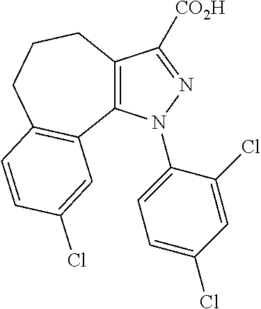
C12=C(N(C3=CC=C(Cl)C=C3Cl)N=C1[CO2H])C1=C(CCC2)C=CC(Cl)=C1
